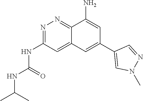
N(C(=O)NC1=NN=C2C(=C1)C=C(C1=CN(C)N=C1)C=C2N)C(C)C
